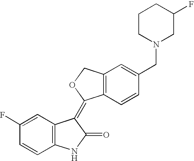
C1(F)=CC2=C(C=C1)NC(=O)C2=C1C2=C(CO1)C=C(CN1CC(F)CCC1)C=C2
